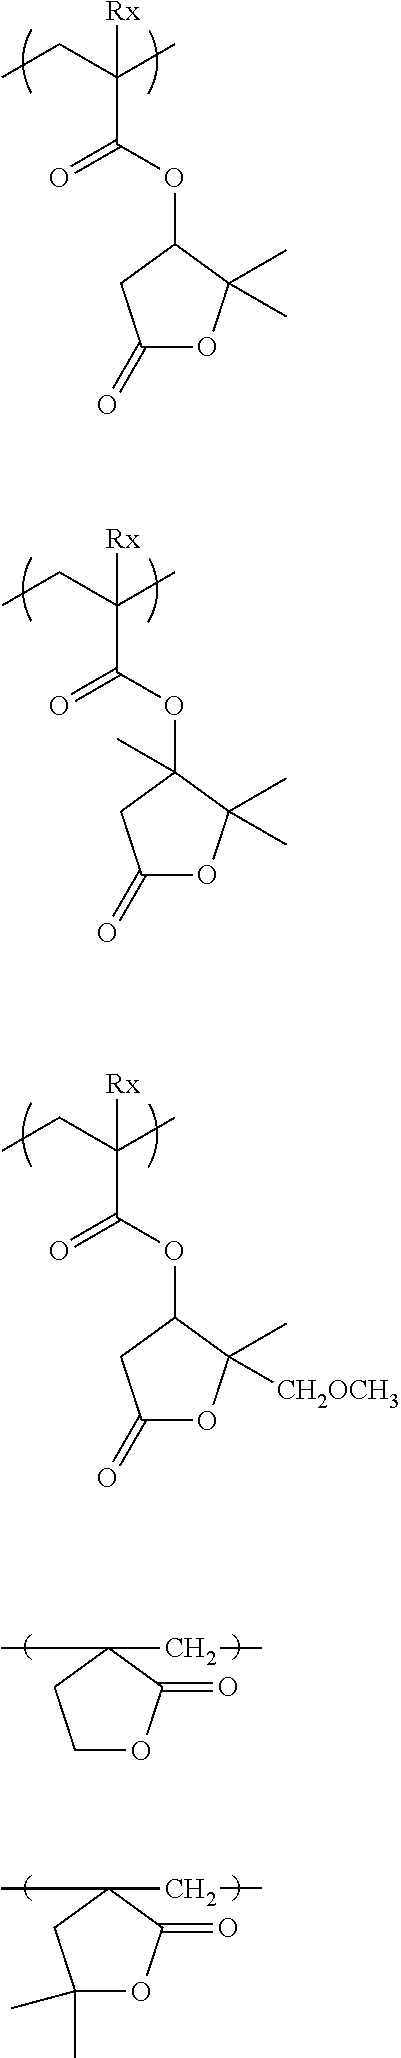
C1(=O)OC(C)(C)C(OC(=O)C(CC)(C)[Rx])C1.C1(=O)OC(C)(C)C(OC(=O)C(CC)(C)[Rx])(C)C1.C1(=O)OC(C)([CH2OCH3])C(OC(=O)C(CC)(C)[Rx])C1.C1OC(=O)C(C)(CC)C1.C1(C)(C)OC(=O)C(C)(CC)C1
